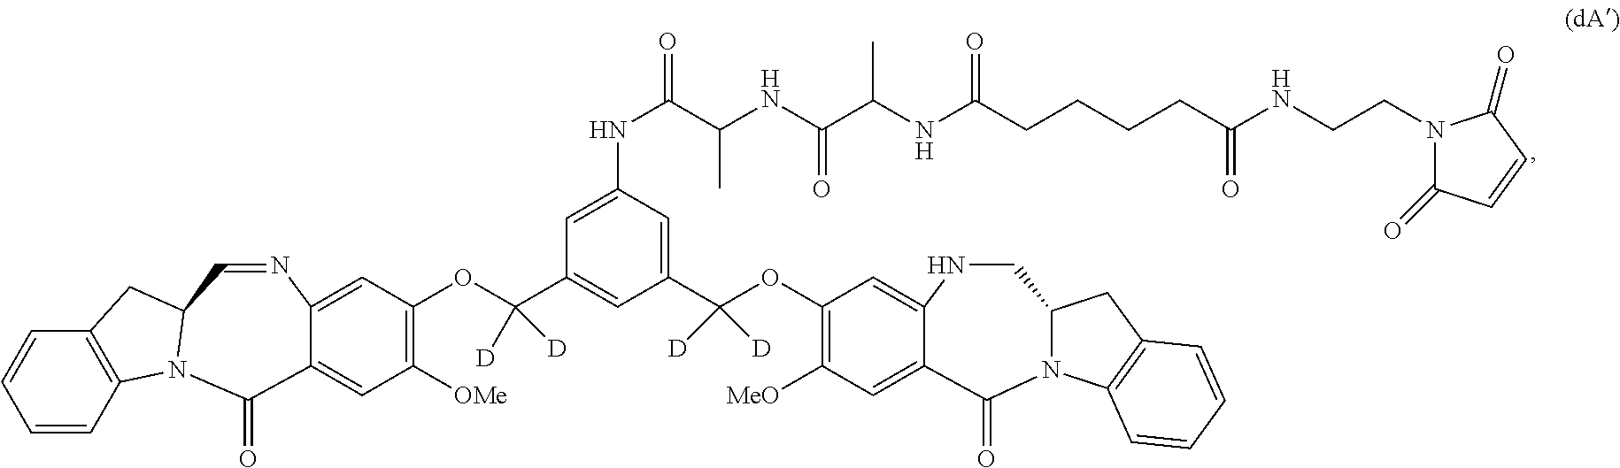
C1=CC2=C(C=C1)CC1N2C(=O)C2=CC([OMe])=C(OC(C3=CC(C(OC4=C([MeO])C=C5C(=C4)NCC4N(C5=O)C5=C(C4)C=CC=C5)([D])[D])=CC(NC(=O)C(NC(C(NC(CCCCC(NCCN4C(=O)C=CC4=O)=O)=O)C)=O)C)=C3)([D])[D])C=C2N=C1
